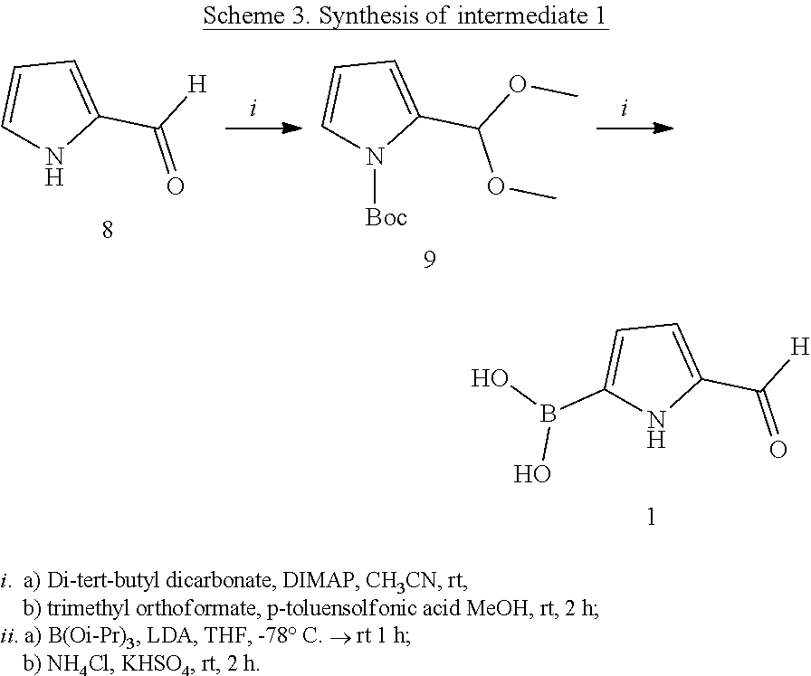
C1=CC=C(C(=O)[H])N1.C1=CC=C(C(OC)OC)N1[Boc].C1(B(O)O)=CC=C(C(=O)[H])N1
